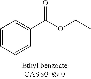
C1=CC=CC(C(OCC)=O)=C1
